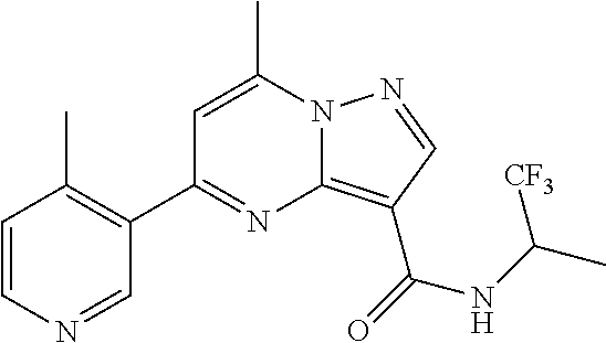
C1=C(C)N2C(=C(C(=O)NC(C)[CF3])C=N2)N=C1C1=C(C)C=CN=C1
